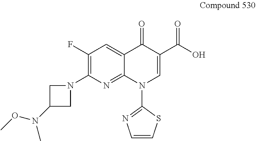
C1(F)=C(N2CC(N(OC)C)C2)N=C2C(=C1)C(=O)C(C(O)=O)=CN2C1=NC=CS1
